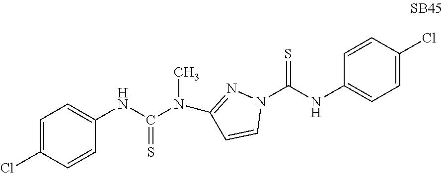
N1(C(NC2=CC=C(Cl)C=C2)=S)N=C(N(C)C(NC2=CC=C(Cl)C=C2)=S)C=C1
